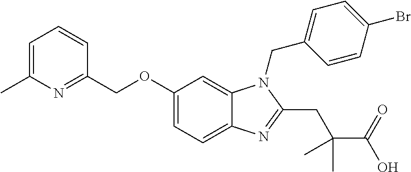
C1(OCC2=NC(C)=CC=C2)=CC=C2C(=C1)N(CC1=CC=C(Br)C=C1)C(CC(C(O)=O)(C)C)=N2
